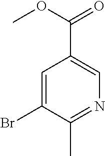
C1=C(Br)C(C)=NC=C1C(OC)=O
